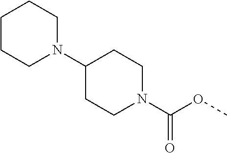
C1CCN(C2CCN(C(OC)=O)CC2)CC1
